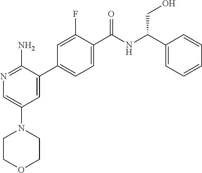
N1=C(N)C(C2=CC=C(C([NH]C(C3=CC=CC=C3)CO)=O)C(F)=C2)=CC(N2CCOCC2)=C1
